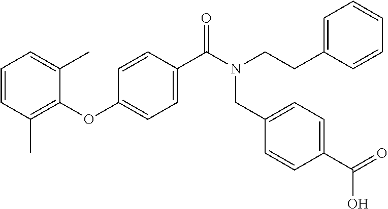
C1=CC(C)=C(OC2=CC=C(C(N(CCC3=CC=CC=C3)CC3=CC=C(C(O)=O)C=C3)=O)C=C2)C(C)=C1
